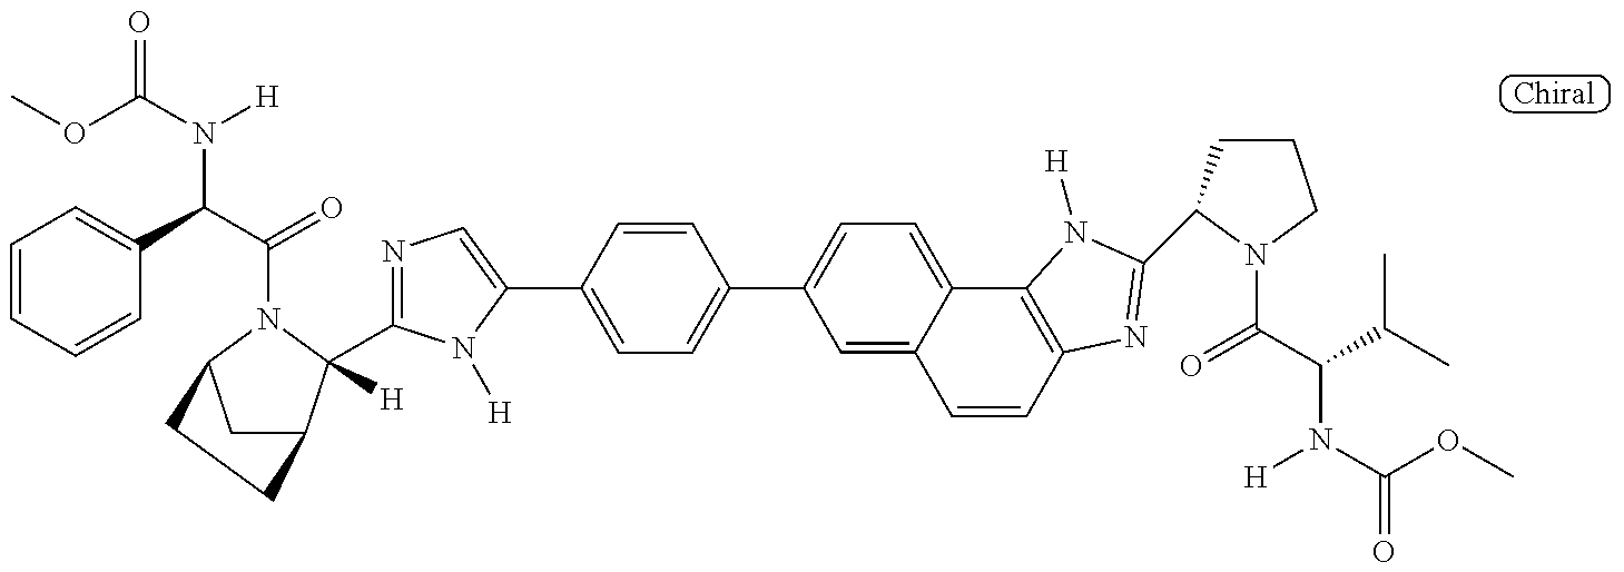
N1=C(C2([H])C3CC(N2C(=O)C(N(C(OC)=O)[H])C2=CC=CC=C2)CC3)N([H])C(C2=CC=C(C3=CC=C4C(=C3)C=CC3=C4N([H])C(C4CCCN4C(=O)C(N([H])C(=O)OC)C(C)C)=N3)C=C2)=C1
